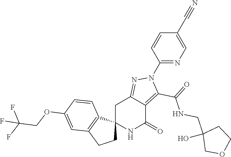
C12(NC(=O)C3=C(C(=O)NCC4(O)COCC4)N(C4=NC=C(C#N)C=C4)N=C3C1)CCC1=C2C=CC(OCC(F)(F)F)=C1
